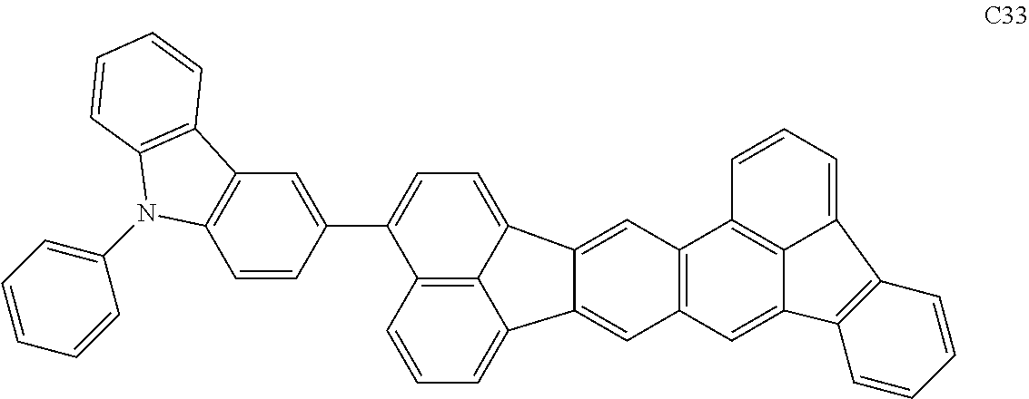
C12=CC3=C(C=C1C1=CC=C(C4=CC5=C(C=C4)N(C4=CC=CC=C4)C4=C5C=CC=C4)C4=C1C2=CC=C4)C1=C2C(=CC=C1)C1=C(C=CC=C1)C2=C3
